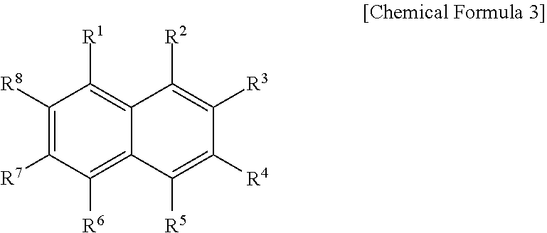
C1([R8])=C([R7])C([R6])=C2C(=C1[R1])C([R2])=C([R3])C([R4])=C2[R5]
